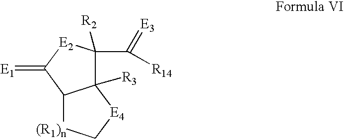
C12([R3])C([R2])(C([R14])=[E3])[E2]C(=[E1])C1[(R1)n]C[E4]2
